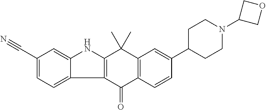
C1(C#N)=CC=C2C(=C1)NC1=C2C(=O)C2=C(C1(C)C)C=C(C1CCN(C3COC3)CC1)C=C2
